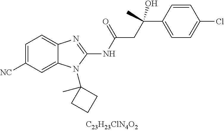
C1=C([CN])C=C2C(=C1)N=C(NC(CC(C)(C1=CC=C(Cl)C=C1)O)=O)N2C1(C)CCC1
